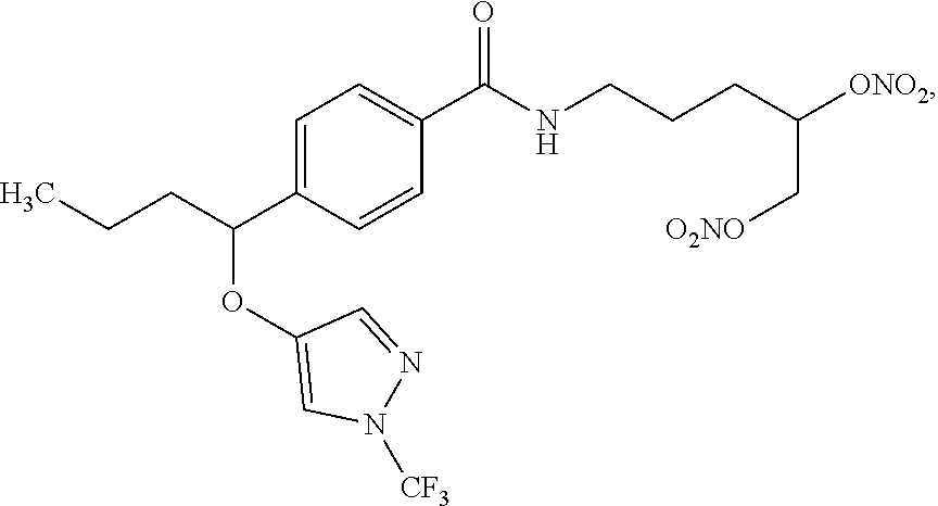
C1=C(C(CCC)OC2=CN([CF3])N=C2)C=CC(C(NCCCC(C[O2NO])[ONO2])=O)=C1
